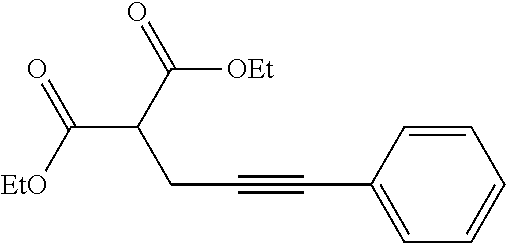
C(C(C(=O)[OEt])CC#CC1=CC=CC=C1)([EtO])=O
